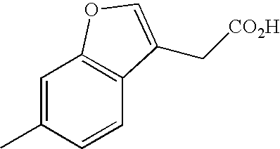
C1=C(C)C=CC2=C1OC=C2C[CO2H]
